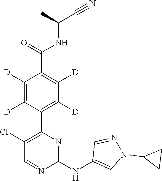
C1(C2=C(Cl)C=NC(NC3=CN(C4CC4)N=C3)=N2)=C([D])C([D])=C(C(=O)NC(C#N)C)C([D])=C1[D]
